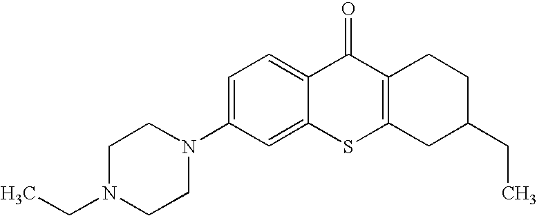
C1(N2CCN(CC)CC2)=CC=C2C(=C1)SC1=C(C2=O)CCC(CC)C1
